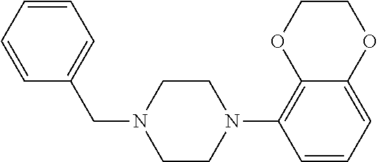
C1=CC=CC(CN2CCN(C3=C4C(=CC=C3)OCCO4)CC2)=C1
